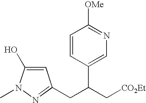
C1=CC(C(C[CO2Et])CC2=NN(C)C(O)=C2)=CN=C1[OMe]
